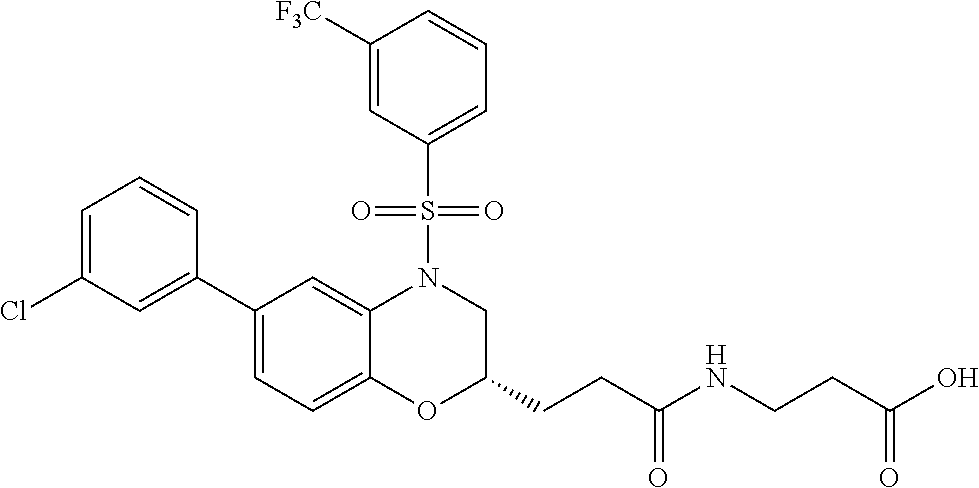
C1=C(Cl)C=C(C2=CC=C3C(=C2)N(S(C2=CC=CC([F3C])=C2)(=O)=O)CC(CCC(NCCC(O)=O)=O)O3)C=C1
